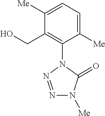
C1([Me])=CC=C([Me])C(N2N=NN([Me])C2=O)=C1CO
